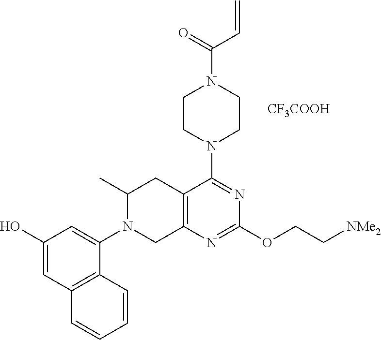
C1(O)=CC2=C(C(N3CC4=C(CC3C)C(N3CCN(C(C=C)=O)CC3)=NC(OCC[NMe2])=N4)=C1)C=CC=C2.[CF3COOH]
